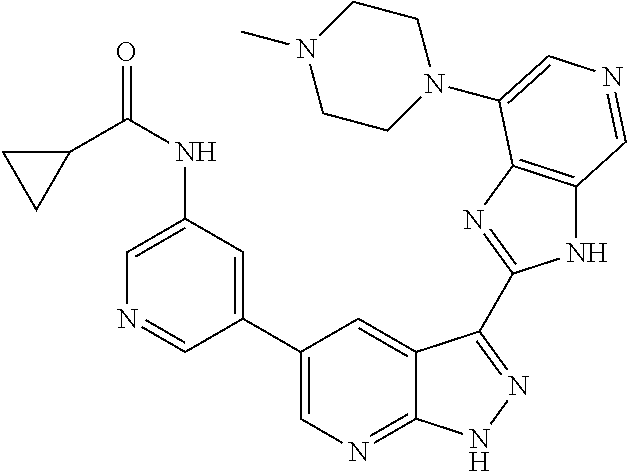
C1(C2=CN=C3C(=C2)C(C2=NC4=C(N2)C=NC=C4N2CCN(C)CC2)=NN3)=CC(NC(=O)C2CC2)=CN=C1
